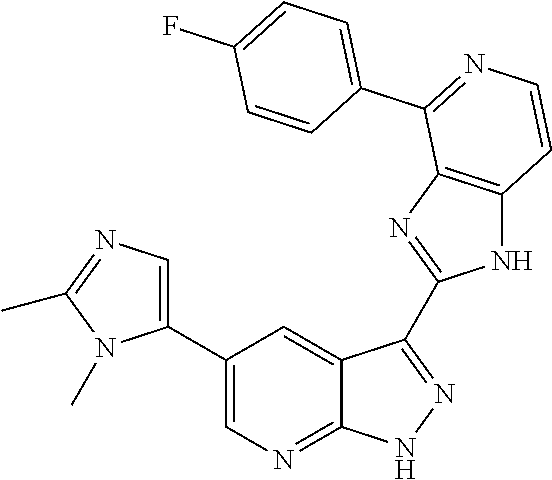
C1(C2=CN=C3C(=C2)C(C2=NC4=C(N2)C=CN=C4C2=CC=C(F)C=C2)=N[N H]3)=CN=C(C)N1C
